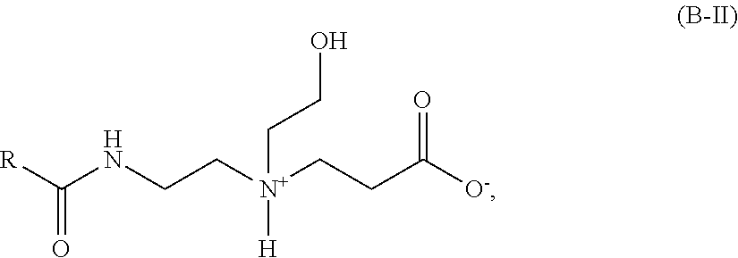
O=C([R])NCC[N+](CCC([O-])=O)(CCO)[H]
